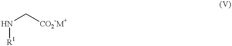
N([R1])C[CO2-M+]
